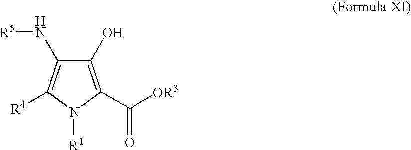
C1(O)=C(C([OR3])=O)N([R1])C([R4])=C1N[R5]
